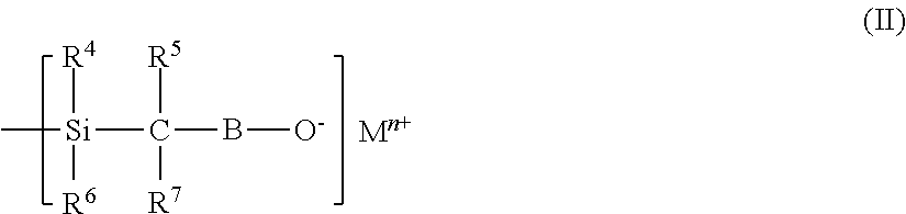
C[Si](C(B[O-])([R5])[R7])([R4])[R6]
